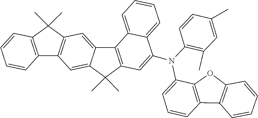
C12=C(C(N(C3=CC4=C(C5=CC6=C(C=C5C4(C)C)C4=C(C=CC=C4)C6(C)C)C4=CC=CC=C43)C3=C(C)C=C(C)C=C3)=CC=C1)OC1=C2C=CC=C1
